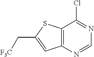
C12=C(N=CN=C1Cl)C=C(C[F3C])S2
